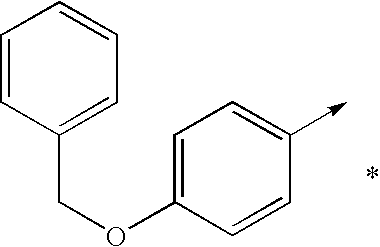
C1=C(OCC2=CC=CC=C2)C=CC(->C)=C1
